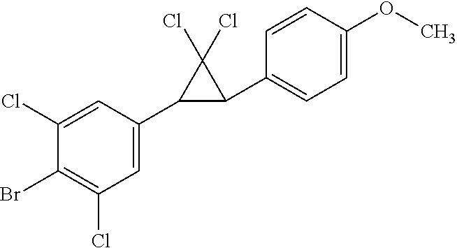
C1(Cl)=CC(C2C(C3=CC=C(OC)C=C3)C2(Cl)Cl)=CC(Cl)=C1Br
